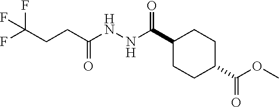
C(C1CCC(C(OC)=O)CC1)(NNC(CCC(F)(F)F)=O)=O
